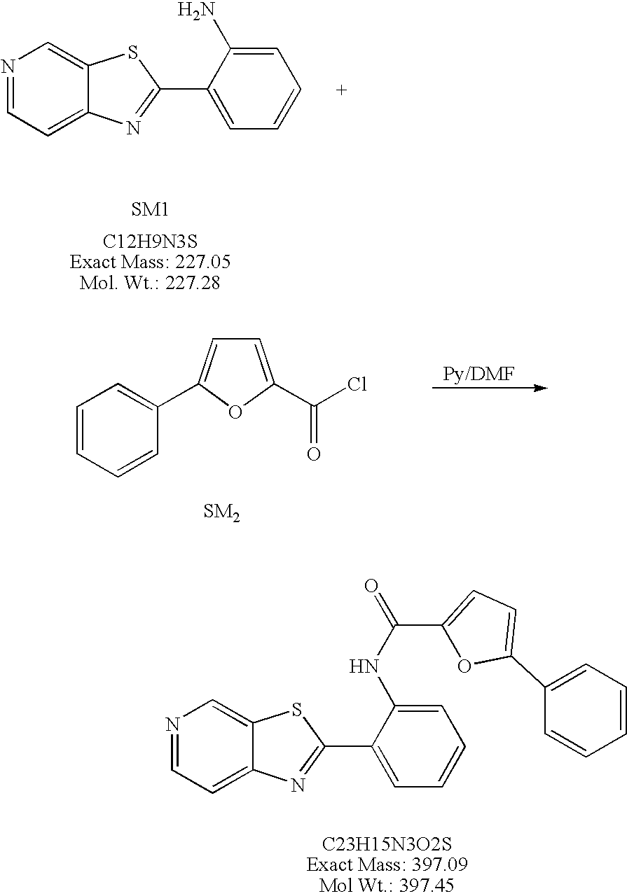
N1=CC=C2C(=C1)SC(C1=CC=CC=C1N)=N2.C1=C(C2=CC=CC=C2)OC(C(=O)Cl)=C1.N1=CC=C2C(=C1)SC(C1=CC=CC=C1NC(C1=CC=C(C3=CC=CC=C3)O1)=O)=N2
